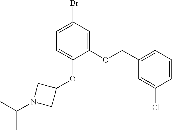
C1=C(Br)C=C(OCC2=CC=CC(Cl)=C2)C(OC2CN(C(C)C)C2)=C1
